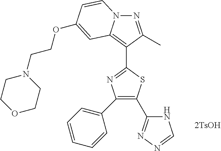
[2TsOH].C1(C2=CC=CC=C2)=C(C2=NN=CN2)SC(C2=C3N(N=C2C)C=CC(OCCN2CCOCC2)=C3)=N1
